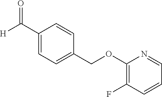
C1(C([H])=O)=CC=C(COC2=C(F)C=CC=N2)C=C1
